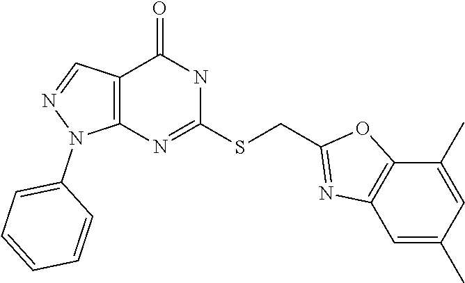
C12=C(N=C(SCC3=NC4=C(O3)C(C)=CC(C)=C4)NC1=O)N(C1=CC=CC=C1)N=C2
